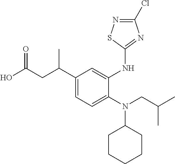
OC(CC(C1=CC=C(N(CC(C)C)C2CCCCC2)C(NC2=NC(Cl)=NS2)=C1)C)=O
